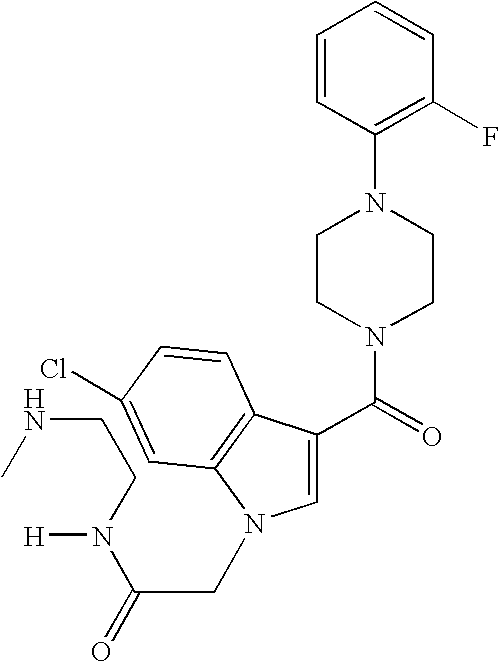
C1=CC(N2CCN(C(=O)C3=CN(CC(=O)N(CCNC)[H])C4=C3C=CC(Cl)=C4)CC2)=C(F)C=C1
